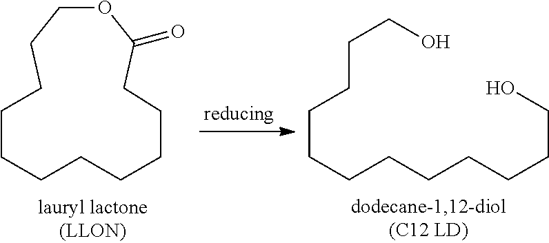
O1CCCCCCCCCCCC1=O.OCCCCCCCCCCCCO
